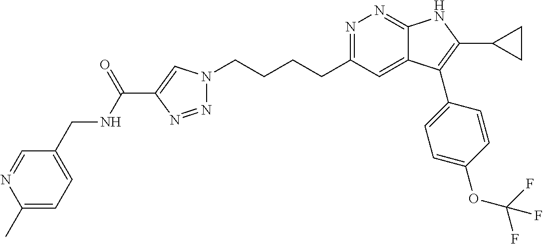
N1=C(CCCCN2N=NC(C(NCC3=CC=C(C)N=C3)=O)=C2)C=C2C(=N1)NC(C1CC1)=C2C1=CC=C(OC(F)(F)F)C=C1
